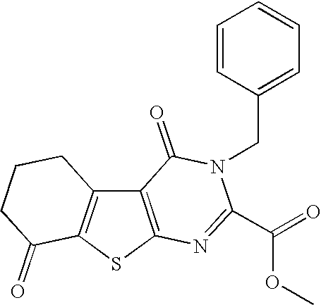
C12=C(SC3=C1CCCC3=O)N=C(C(OC)=O)N(CC1=CC=CC=C1)C2=O
